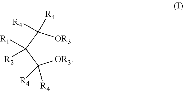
[OR3]C(C(C([OR3])([R4])[R4])([R1])[R2])([R4])[R4]
